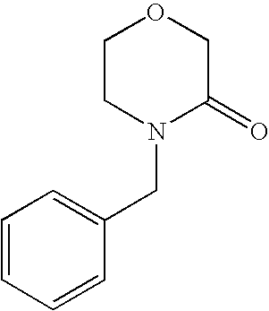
C1CN(CC2=CC=CC=C2)C(=O)CO1
